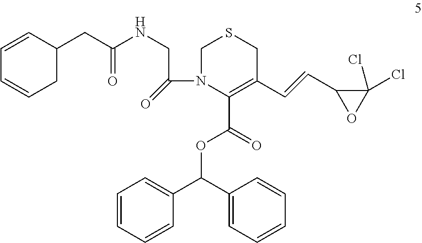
C1=CC=CCC1CC(NCC(N1CSCC(C=CC2C(Cl)(Cl)O2)=C1C(=O)OC(C1=CC=CC=C1)C1=CC=CC=C1)=O)=O
